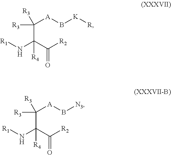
[R2]C(C(C([A]B[K][R])([R3])[R3])(N[R1])[R4])=O.[R2]C(C(C([A]B[N3])([R3])[R3])(N[R1])[R4])=O
